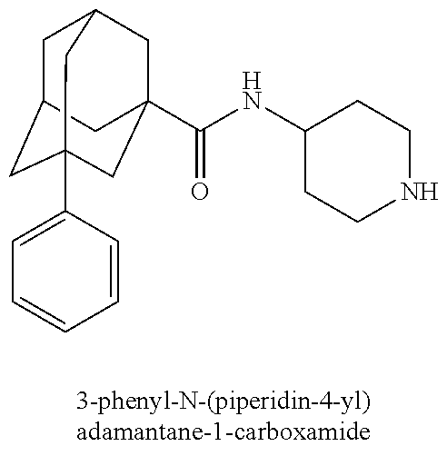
C1C2CC3(C4=CC=CC=C4)CC(C(NC4CCNCC4)=O)(CC1C3)C2
